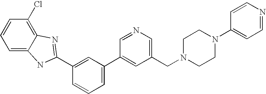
C1=NC=C(CN2CCN(C3=CC=NC=C3)CC2)C=C1C1=CC=CC(C2=NC3=C(Cl)C=CC=C3N2)=C1
